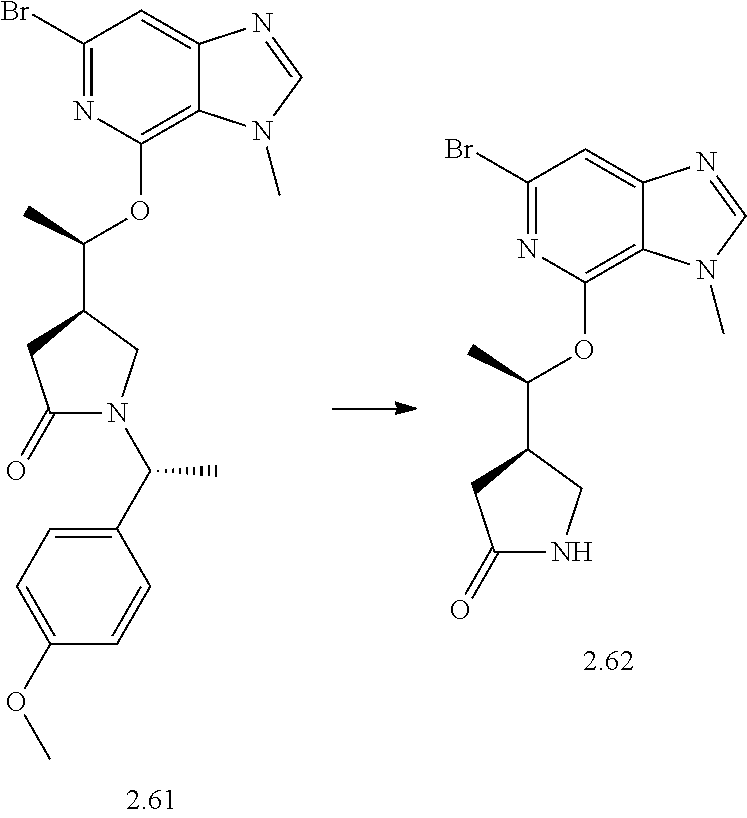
C1(=O)CC(C(C)OC2=C3C(=CC(Br)=N2)N=CN3C)CN1.C1(=O)CC(C(C)OC2=C3C(=CC(Br)=N2)N=CN3C)CN1C(C1=CC=C(OC)C=C1)C
